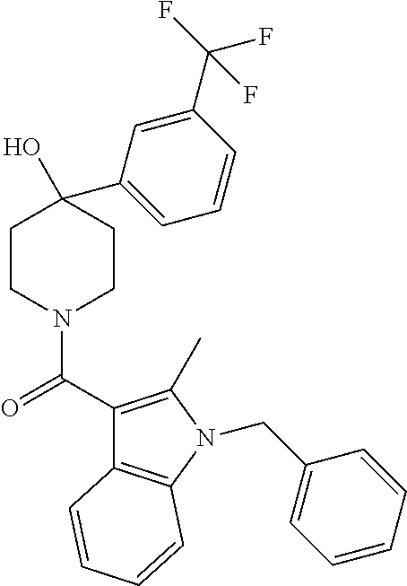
C1CN(C(C2=C(C)N(CC3=CC=CC=C3)C3=C2C=CC=C3)=O)CCC1(O)C1=CC=CC(C(F)(F)F)=C1
